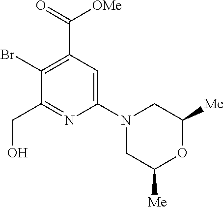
C1(Br)=C(C(=O)[OMe])C=C(N2CC([Me])OC([Me])C2)N=C1CO
